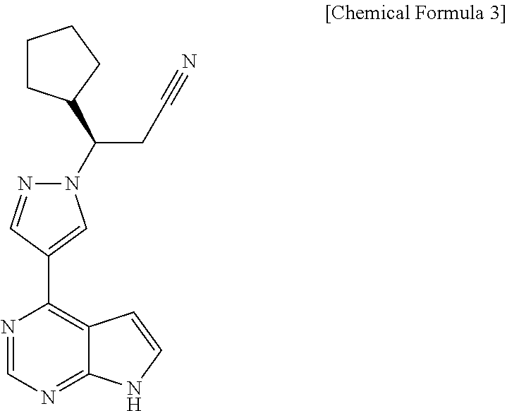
C1(C2=C3C(=NC=N2)NC=C3)=CN(C(CC#N)C2CCCC2)N=C1
